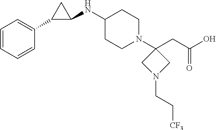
C1=CC=CC(C2C(NC3CCN(C4(CC(O)=O)CN(CC[CF3])C4)CC3)C2)=C1
